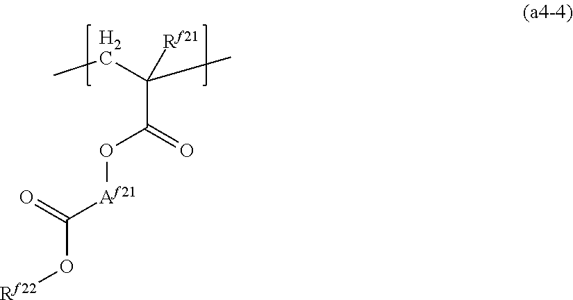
[Rf22]OC([Af21]OC(C(CC)(C)[Rf21])=O)=O
